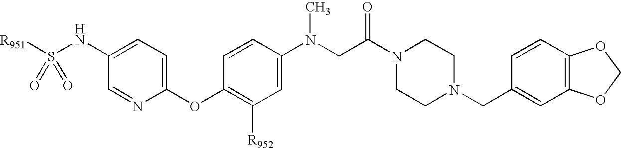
[R951]S(=O)(NC1=CC=C(OC2=C([R952])C=C(N(C)CC(=O)N3CCN(CC4=CC5=C(C=C4)OCO5)CC3)C=C2)N=C1)=O
